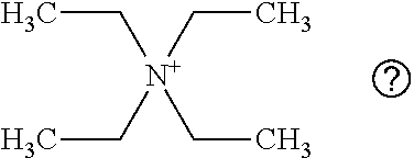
CC[N+](CC)(CC)CC
